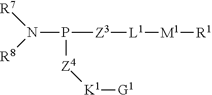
N(P([Z3][L1][M1][R1])[Z4][K1][G1])([R7])[R8]
